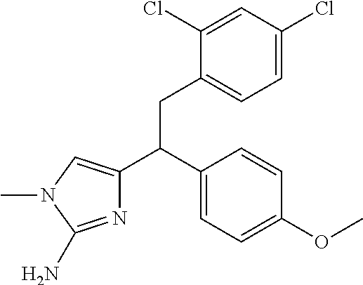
C1=CC(C(C2=CN(C)C(N)=N2)CC2=CC=C(Cl)C=C2Cl)=CC=C1OC
